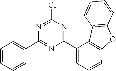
C1=CC2=C(C=C1)C1=C(O2)C=CC=C1C1=NC(Cl)=NC(C2=CC=CC=C2)=N1
